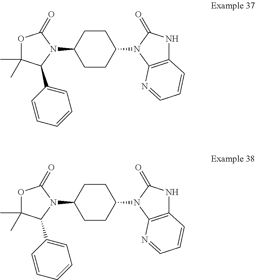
C1CC(N2C3=C(NC2=O)C=CC=N3)CCC1N1C(=O)OC(C)(C)C1C1=CC=CC=C1.C1CC(N2C3=C(NC2=O)C=CC=N3)CCC1N1C(=O)OC(C)(C)C1C1=CC=CC=C1
